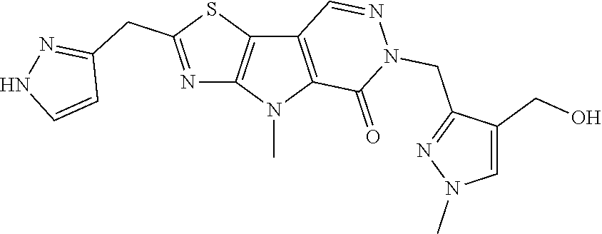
C12=C(N(C)C3=C1C=NN(CC1=NN(C)C=C1CO)C3=O)N=C(CC1=NNC=C1)S2
